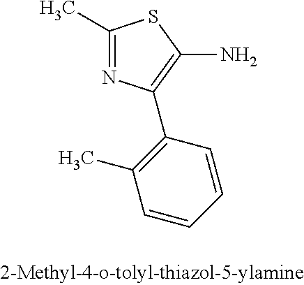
C1(C)=NC(C2=C(C)C=CC=C2)=C(N)S1
